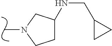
CN1CCC(NCC2CC2)C1
